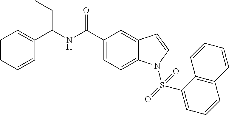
C1=CC=CC(C(NC(C2=CC=C3C(=C2)C=CN3S(C2=CC=CC3=C2C=CC=C3)(=O)=O)=O)CC)=C1
